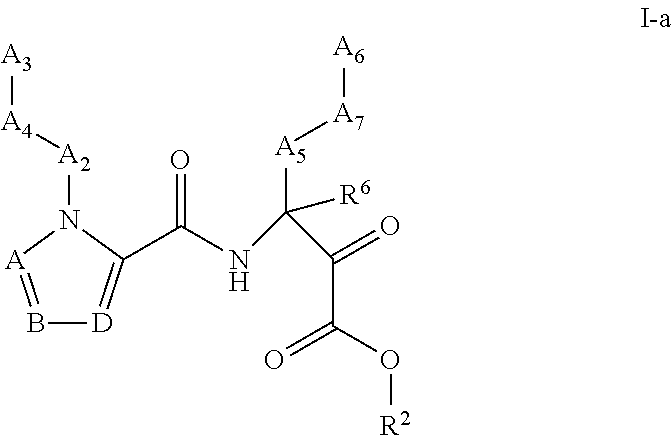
B1=[A]N([A2][A4][A3])C(C(=O)NC([A5][A7][A6])([R6])C(C(=O)O[R2])=O)=[D]1
